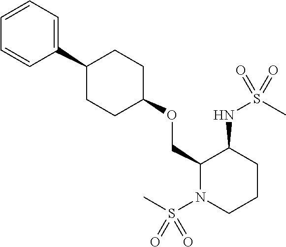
C1(OCC2C(NS(C)(=O)=O)CCCN2S(C)(=O)=O)CCC(C2=CC=CC=C2)CC1
